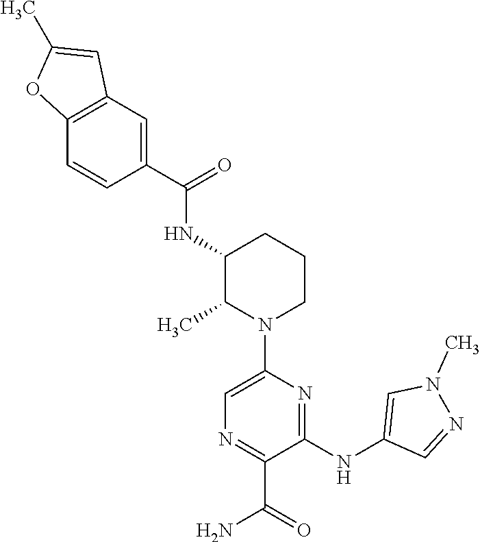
C1(C(NC2C(C)N(C3=CN=C(C(N)=O)C(NC4=CN(C)N=C4)=N3)CCC2)=O)=CC2=C(C=C1)OC(C)=C2
